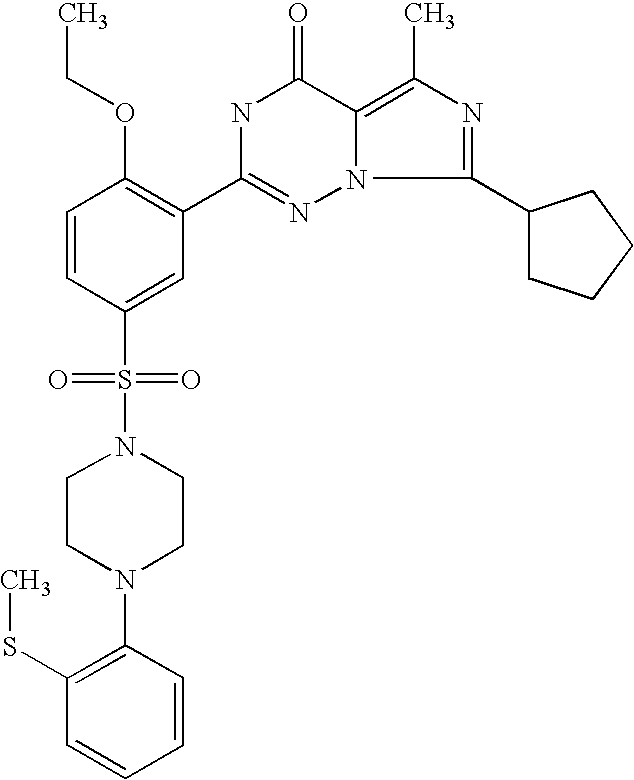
C1=CC(S(=O)(=O)N2CCN(C3=C(SC)C=CC=C3)CC2)=CC(C2=NN3C(=C(C)N=C3C3CCCC3)C(=O)N2)=C1OCC
